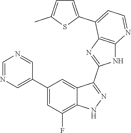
C1=NC=C(C2=CC(F)=C3C(=C2)C(C2=NC4=C(N2)N=CC=C4C2=CC=C(C)S2)=NN3)C=N1
